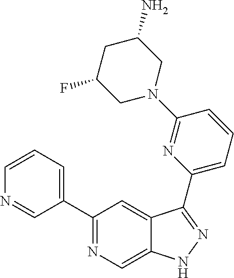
C1(C2=CC=CN=C2)=NC=C2C(=C1)C(C1=CC=CC(N3CC(N)CC(F)C3)=N1)=NN2
